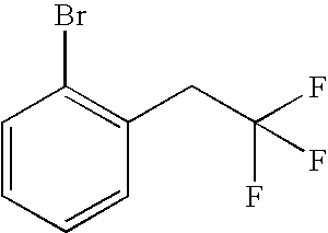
C1=CC=CC(CC(F)(F)F)=C1Br
